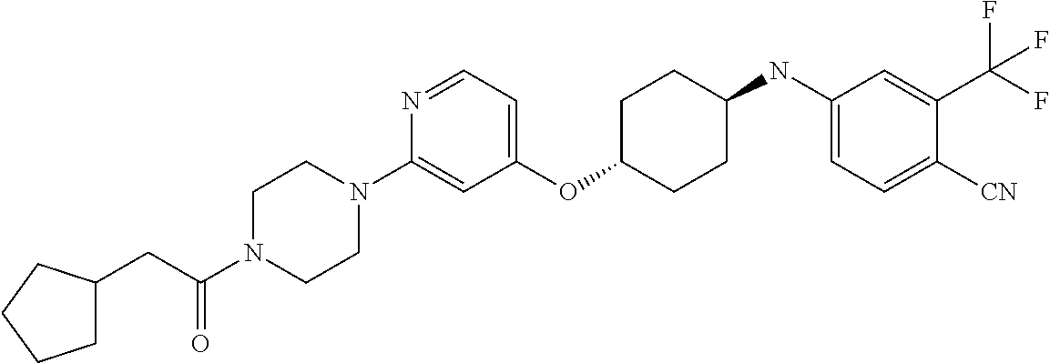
C1(OC2CCC(NC3=CC=C([CN])C(C(F)(F)F)=C3)CC2)=CC=NC(N2CCN(C(CC3CCCC3)=O)CC2)=C1
